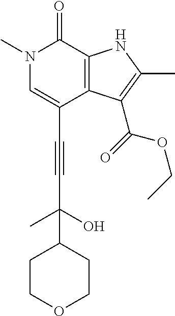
C(C1=CN(C)C(=O)C2=C1C(C(=O)OCC)=C(C)N2)#CC(C)(O)C1CCOCC1
